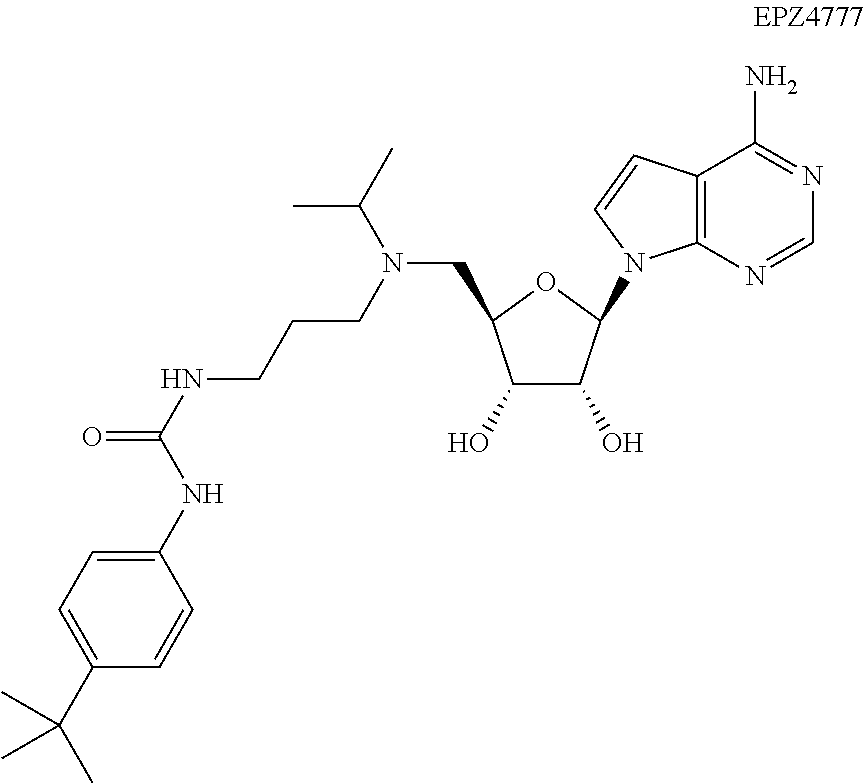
C1(NC(NCCCN(CC2OC(N3C4=C(C(N)=NC=N4)C=C3)C(O)C2O)C(C)C)=O)=CC=C(C(C)(C)C)C=C1
